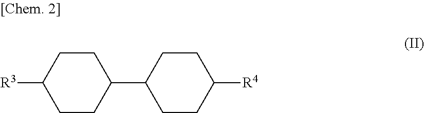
[R3]C1CCC(C2CCC([R4])CC2)CC1
